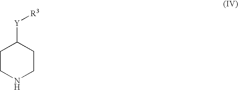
N1CCC([Y][R3])CC1
